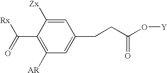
C1=C([Zx])C(C(=O)[Rx])=C([AR])C=C1CCC(O[Y])=O
